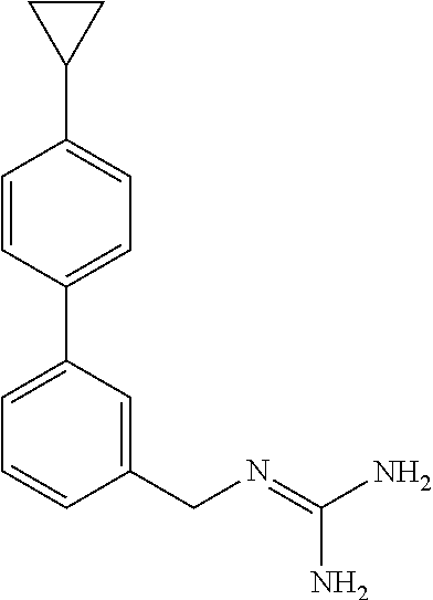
C1=CC(C2=CC=CC(CN=C(N)N)=C2)=CC=C1C1CC1
